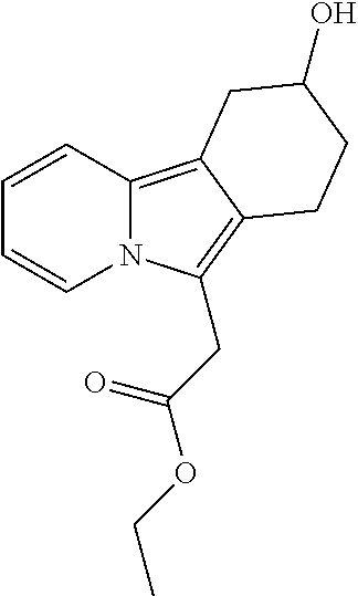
C1=CC2=C3C(=C(CC(OCC)=O)N2C=C1)CCC(O)C3
